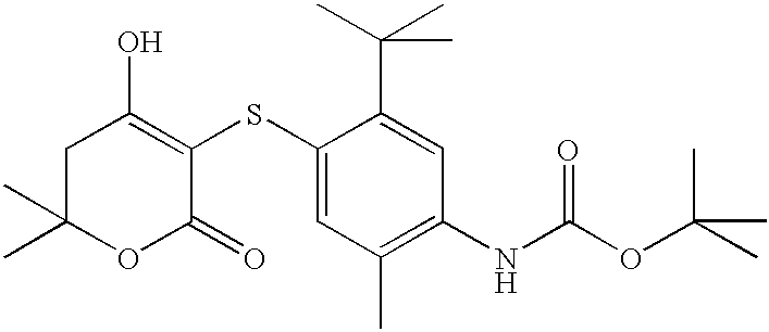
C1(SC2=C(O)CC(C)(C)OC2=O)=CC(C)=C(NC(OC(C)(C)C)=O)C=C1C(C)(C)C
